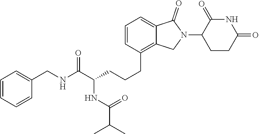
C(CCC1=C2C(=CC=C1)C(=O)N(C1CCC(=O)NC1=O)C2)C(C(NCC1=CC=CC=C1)=O)NC(C(C)C)=O
